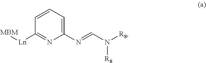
C1([Ln][MBM])=NC(N=CN([R8])[R8])=CC=C1
